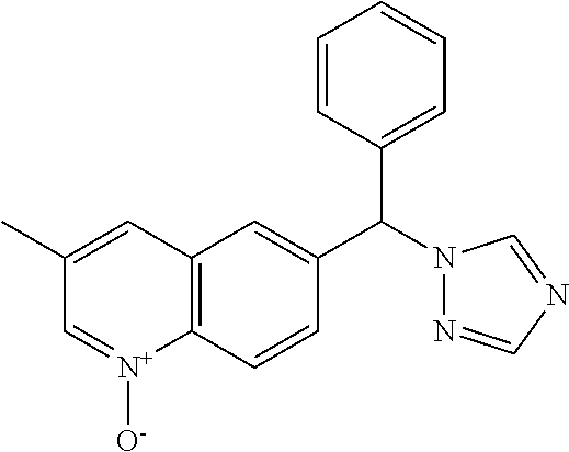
C12=C(C=CC(C(C3=CC=CC=C3)N3N=CN=C3)=C1)[N+]([O-])=CC(C)=C2
